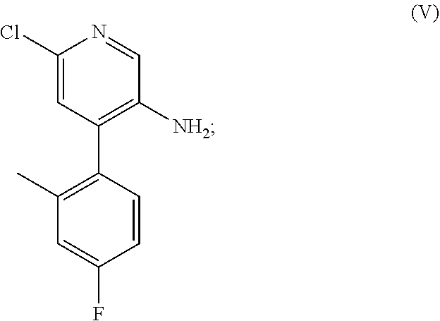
C1(Cl)=CC(C2=C(C)C=C(F)C=C2)=C([NH2])C=N1
